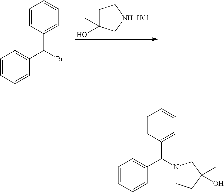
C1=CC=CC(C(Br)C2=CC=CC=C2)=C1.C1C(C)(O)CNC1.Cl.C1=CC=CC(C(C2=CC=CC=C2)N2CCC(C)(O)C2)=C1
